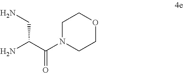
C1N(C(C(N)CN)=O)CCOC1
